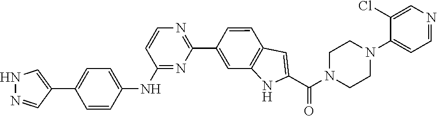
C1(C2=CC3=C(C=C2)C=C(C(=O)N2CCN(C4=CC=NC=C4Cl)CC2)N3)=NC=CC(NC2=CC=C(C3=CNN=C3)C=C2)=N1
